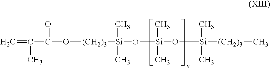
C=C(C(O[(CH2)3][Si](C)(C)O[Si](C)(C)O[Si](C)(C)[(CH2)3]C)=O)C
